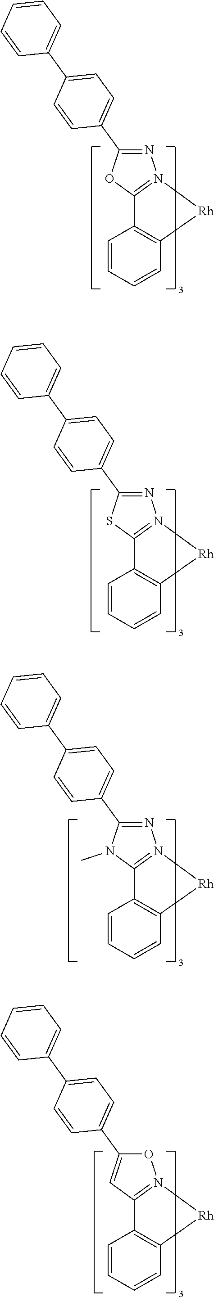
C1=CC=CC2=C1C1=N(N=C(C3=CC=C(C4=CC=CC=C4)C=C3)O1)[Rh]2.C1=CC=CC2=C1C1=N(N=C(C3=CC=C(C4=CC=CC=C4)C=C3)S1)[Rh]2.C1=CC=CC2=C1C1=N(N=C(C3=CC=C(C4=CC=CC=C4)C=C3)N1C)[Rh]2.C1=CC=CC2=C1C1=N(OC(C3=CC=C(C4=CC=CC=C4)C=C3)=C1)[Rh]2
